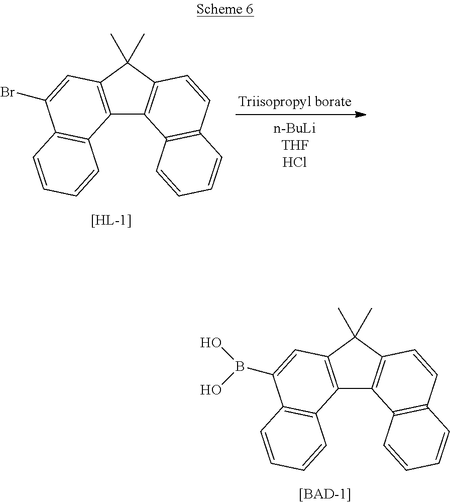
C12=C(C(C)(C)C3=C1C1=C(C=C3)C=CC=C1)C=C(Br)C1=C2C=CC=C1.C12=C(C(C)(C)C3=C1C1=C(C=C3)C=CC=C1)C=C(B(O)O)C1=C2C=CC=C1
